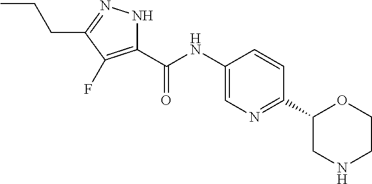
O=C(NC1=CN=C(C2CNCCO2)C=C1)C1=C(F)C(CCC)=NN1
